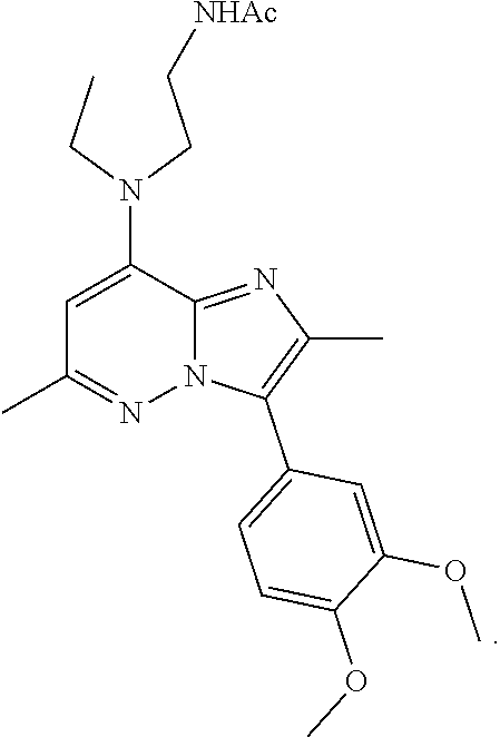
C1=C(N(CC[NHAc])CC)C2=NC(C)=C(C3=CC=C(OC)C(OC)=C3)N2N=C1C
